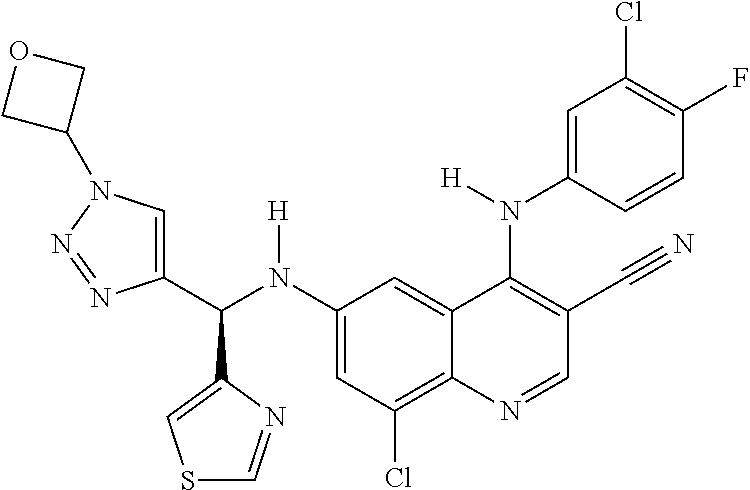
C1(N(C(C2=CN(C3COC3)N=N2)C2=CSC=N2)[H])=CC(Cl)=C2C(=C1)C(N(C1=CC(Cl)=C(F)C=C1)[H])=C(C#N)C=N2
